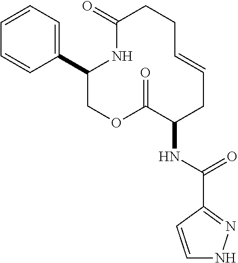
C1=CC=C(C2COC(=O)C(NC(C3=NNC=C3)=O)CC=CCCC(=O)N2)C=C1
